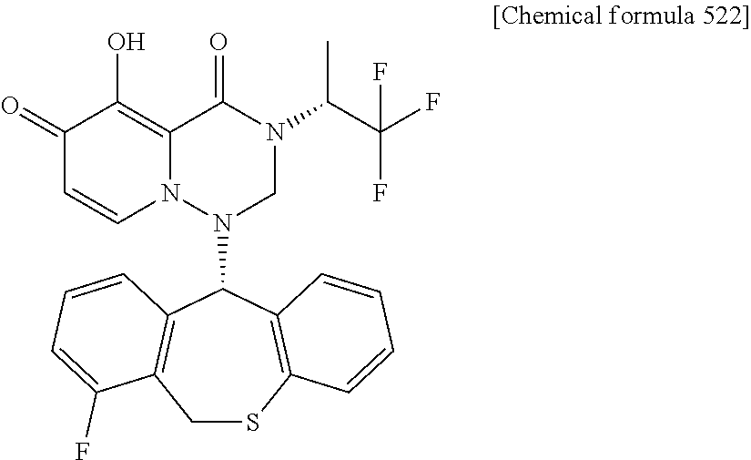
C1(=O)C=CN2C(=C1O)C(=O)N(C(C(F)(F)F)C)CN2C1C2=C(CSC3=C1C=CC=C3)C(F)=CC=C2
